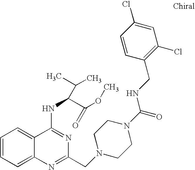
C1=CC=C2C(=C1)C(NC(C(OC)=O)C(C)C)=NC(CN1CCN(C(=O)NCC3=C(Cl)C=C(Cl)C=C3)CC1)=N2
